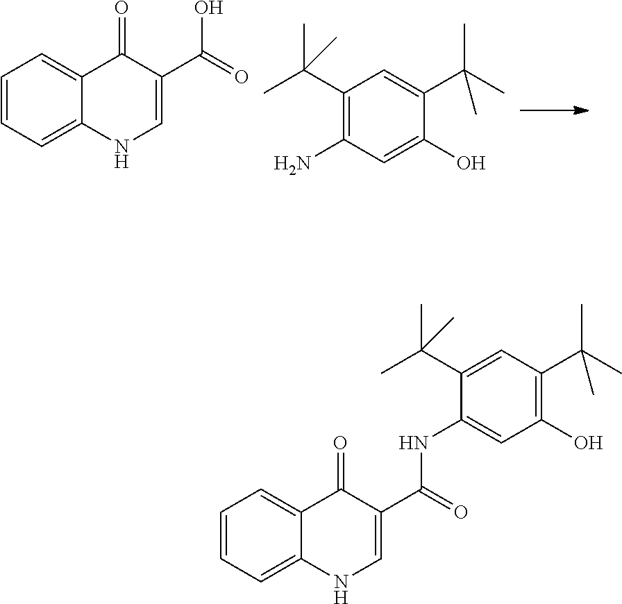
C1=CC=C2C(=C1)C(=O)C(C(=O)O)=CN2.C1(C(C)(C)C)=C(N)C=C(O)C(C(C)(C)C)=C1.C1=CC=C2C(=C1)C(=O)C(C(=O)NC1=CC(O)=C(C(C)(C)C)C=C1C(C)(C)C)=CN2
